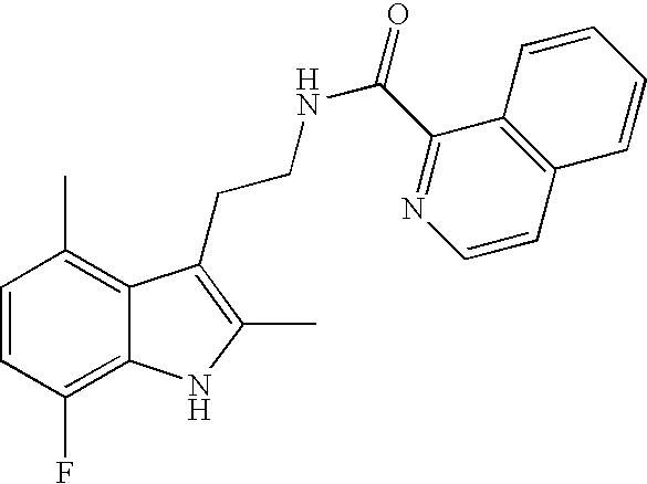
C1=CC(F)=C2C(=C1C)C(CCNC(=O)C1=NC=CC3=C1C=CC=C3)=C(C)N2
